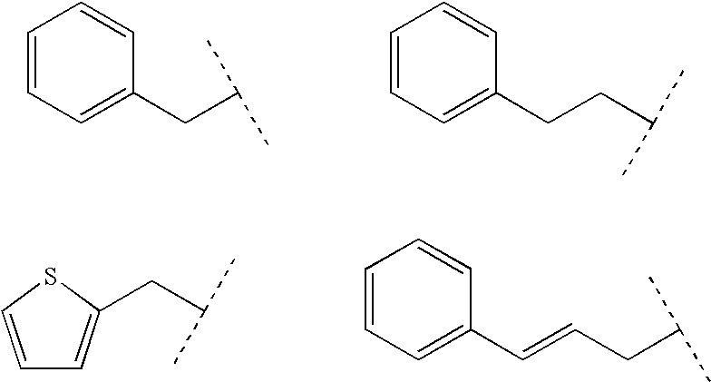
C1=CC=C(CC(C)C)C=C1.C1=CC=C(CCC(C)C)C=C1.C1=CSC(CC(C)C)=C1.C1=CC=C(C=CCC(C)C)C=C1
